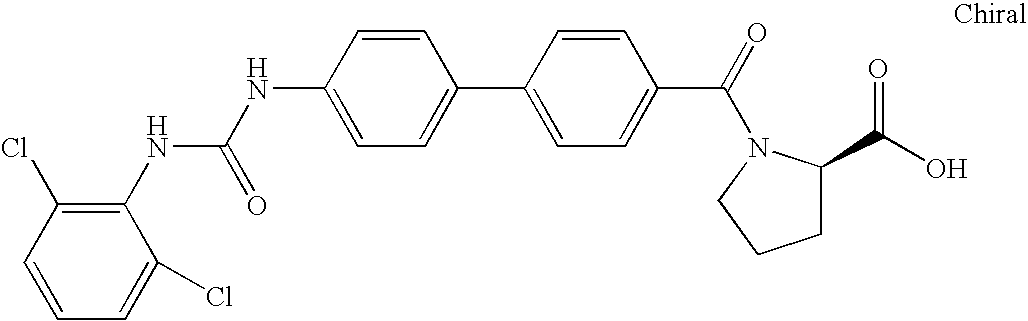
N(C1=CC=C(C2=CC=C(C(=O)N3C(C(O)=O)CCC3)C=C2)C=C1)C(=O)NC1=C(Cl)C=CC=C1Cl
